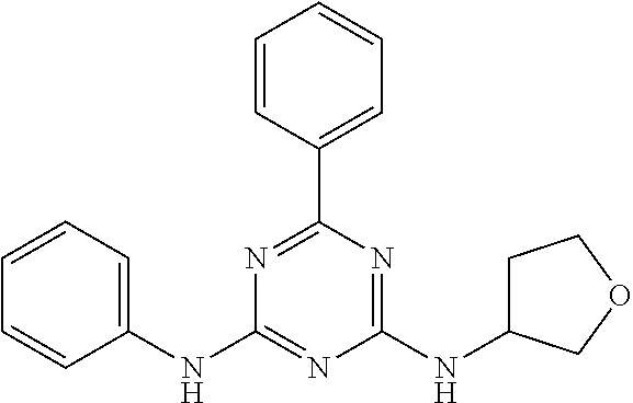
C1=CC=C(NC2=NC(NC3CCOC3)=NC(C3=CC=CC=C3)=N2)C=C1
